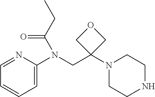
C1=C(N(CC2(N3CCNCC3)COC2)C(CC)=O)N=CC=C1
